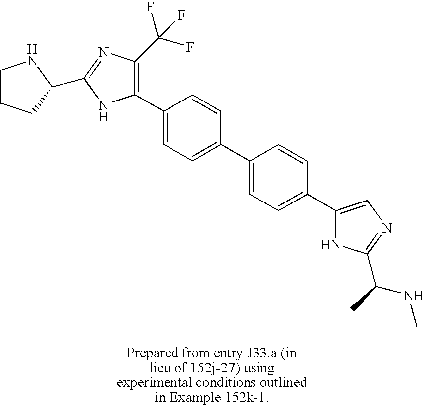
C1CCC(C2=NC(C(F)(F)F)=C(C3=CC=C(C4=CC=C(C5=CN=C(C(C)NC)N5)C=C4)C=C3)N2)N1
